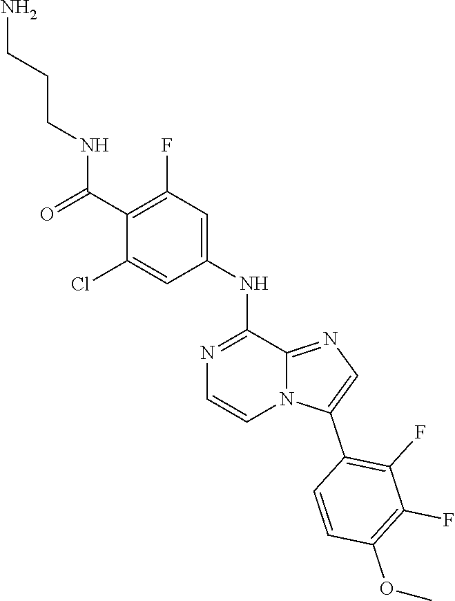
O(C1=C(F)C(F)=C(C2=CN=C3N2C=CN=C3NC2=CC(F)=C(C(NCCCN)=O)C(Cl)=C2)C=C1)C
